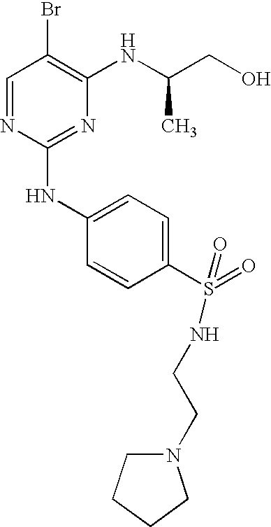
C1=NC(NC2=CC=C(S(=O)(NCCN3CCCC3)=O)C=C2)=NC(NC(CO)C)=C1Br
